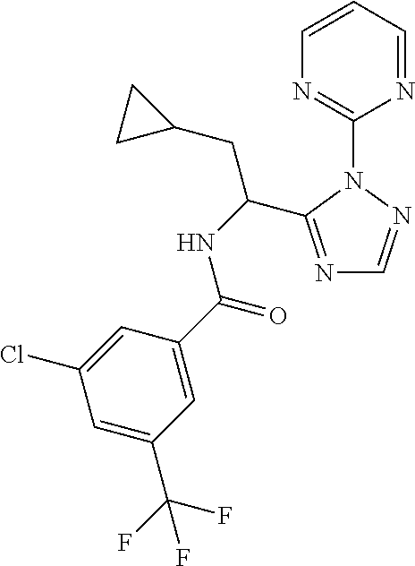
N1=CC=CN=C1N1C(C(NC(=O)C2=CC(C(F)(F)F)=CC(Cl)=C2)CC2CC2)=NC=N1
